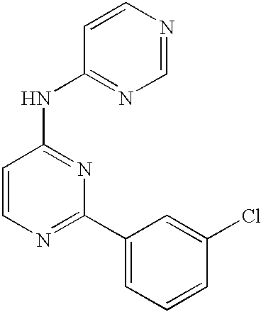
C1=CC(NC2=NC=NC=C2)=NC(C2=CC=CC(Cl)=C2)=N1
